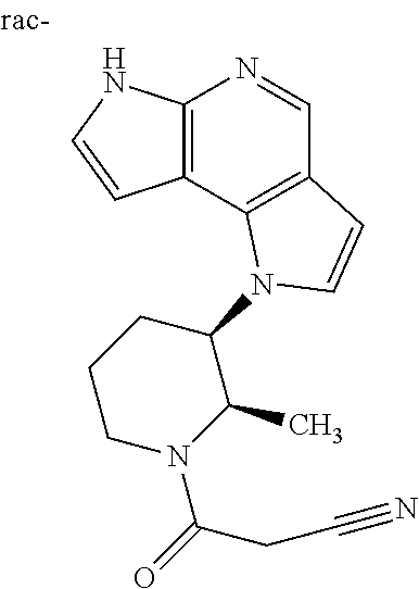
C12=C(C3=C(C=N1)C=CN3C1CCCN(C(=O)CC#N)C1C)C=CN2
